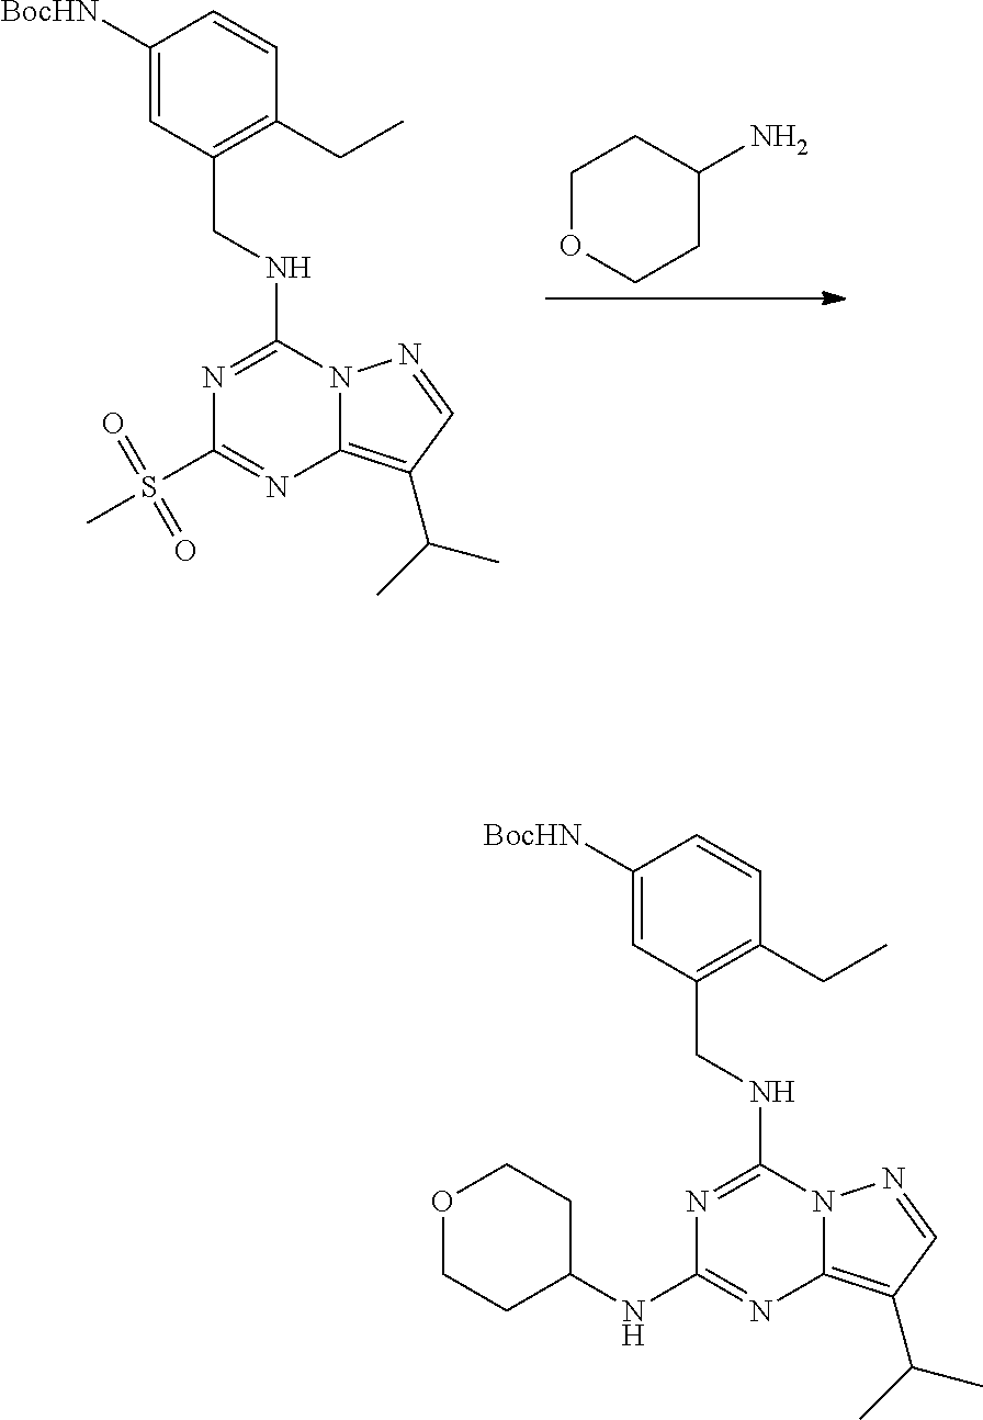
C1(N)CCOCC1.N1=C(NCC2=C(CC)C=CC([BocHN])=C2)N2C(=C(C(C)C)C=N2)N=C1S(C)(=O)=O.N1=C(NCC2=C(CC)C=CC([BocHN])=C2)N2C(=C(C(C)C)C=N2)N=C1NC1CCOCC1
